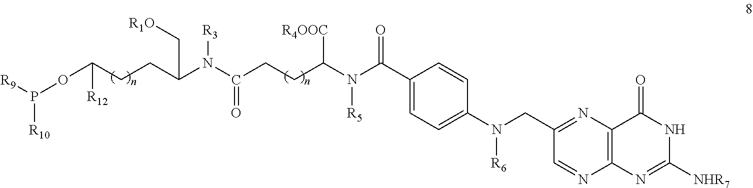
N([R5])(C(C1=CC=C(N(CC2=NC3=C(N=C2)N=C([NHR7])NC3=O)[R6])C=C1)=O)C([R4OOC])CCC(N([R3])C(C[R1O])CCC(OP([R9])[R10])[R12])=O
